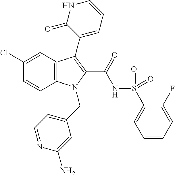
C12=C(C=C(Cl)C=C1)C(C1=CC=CNC1=O)=C(C(=O)NS(C1=CC=CC=C1F)(=O)=O)N2CC1=CC=NC(N)=C1
